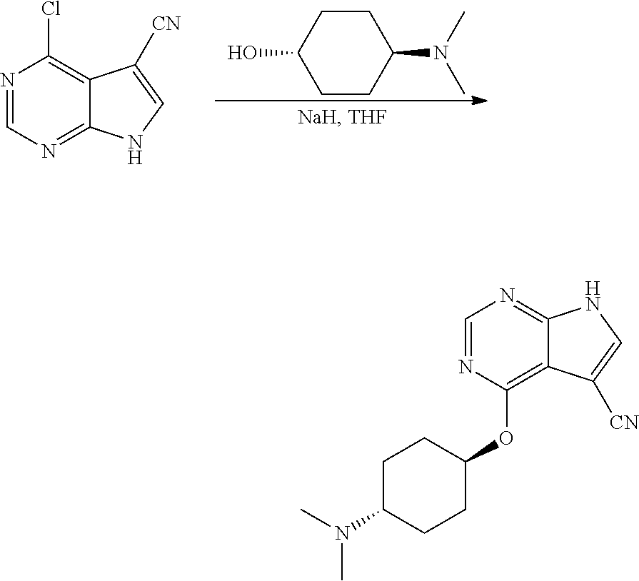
C12=C(Cl)N=CN=C1NC=C2[CN].C1(O)CCC(N(C)C)CC1.C1=NC(OC2CCC(N(C)C)CC2)=C2C(=N1)NC=C2[CN]
